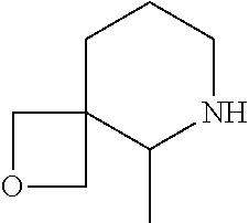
C1C2(C(C)NCC1)COC2
